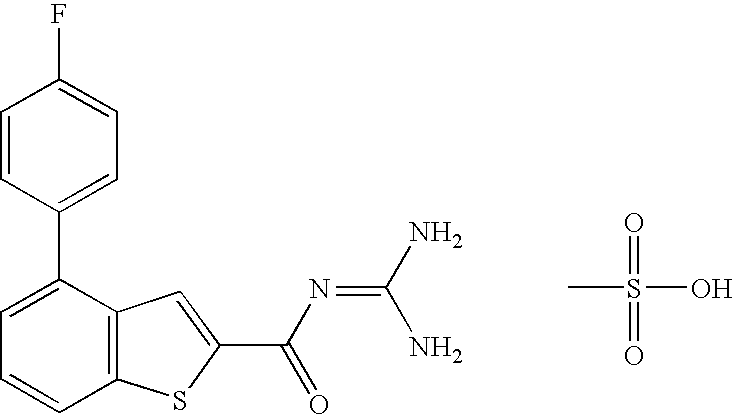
C1(C2=CC=CC3=C2C=C(C(N=C(N)N)=O)S3)=CC=C(F)C=C1.CS(=O)(=O)O
